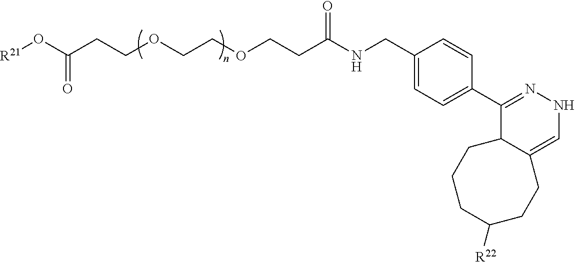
[R21]OC(CCOCCOCCC(NCC1=CC=C(C2=NNC=C3C2CCCC([R22])CC3)C=C1)=O)=O
